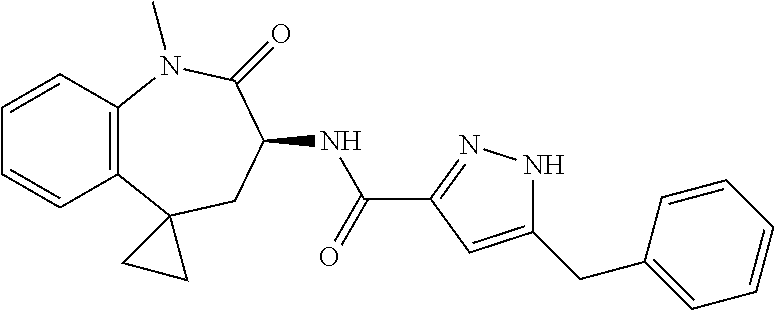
C1=CC2=C(C=C1)C1(CC(NC(C3=NNC(CC4=CC=CC=C4)=C3)=O)C(=O)N2C)CC1
